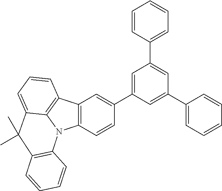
C12=C(C=CC(C3=CC(C4=CC=CC=C4)=CC(C4=CC=CC=C4)=C3)=C1)N1C3=C2C=CC=C3C(C)(C)C2=C1C=CC=C2
